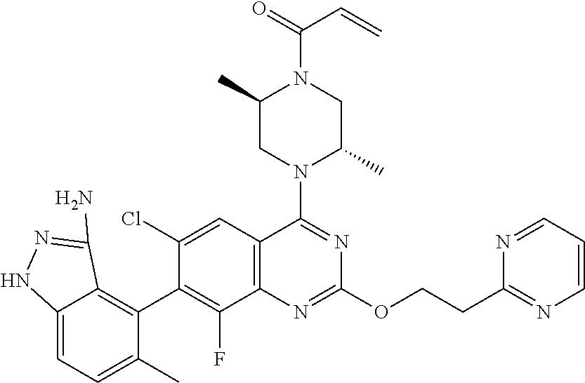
C12=C(C=C(Cl)C(C3=C4C(=CC=C3C)NN=C4N)=C1F)C(N1C(C)CN(C(=O)C=C)C(C)C1)=NC(OCCC1=NC=CC=N1)=N2
